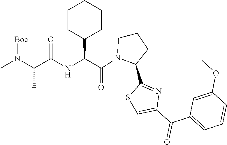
C1N(C(C(NC(=O)C(C)N([Boc])C)C2CCCCC2)=O)C(C2=NC(C(C3=CC=CC(OC)=C3)=O)=CS2)CC1
